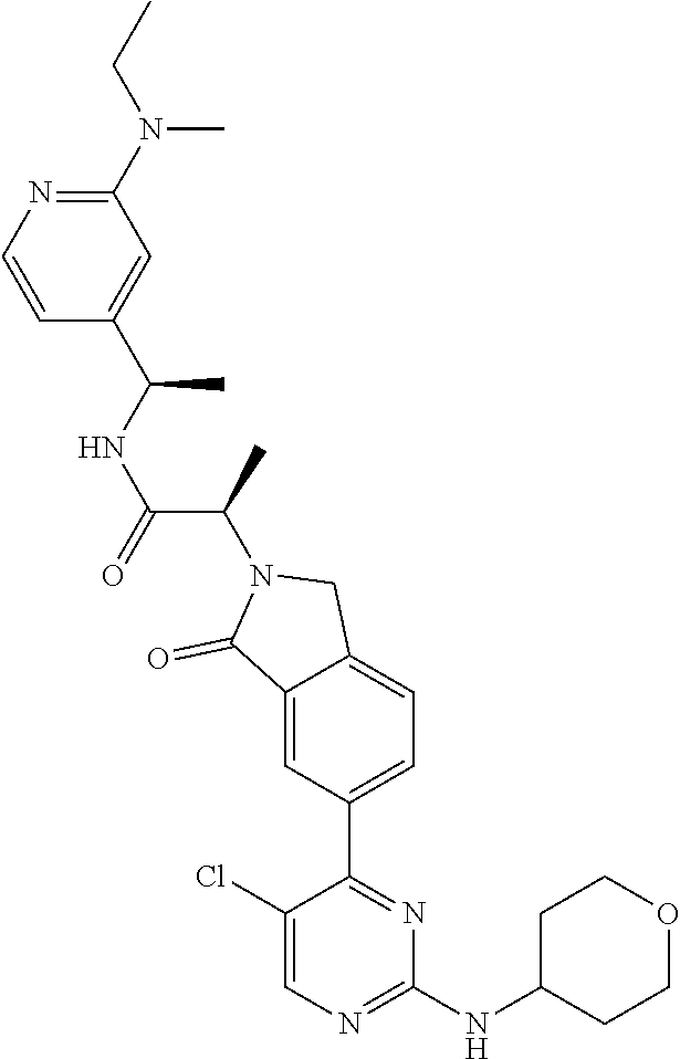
C1(N(CC)C)=NC=CC(C(C)NC(C(C)N2C(=O)C3=CC(C4=NC(NC5CCOCC5)=NC=C4Cl)=CC=C3C2)=O)=C1
